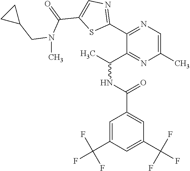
C1=C(C(F)(F)F)C=C(C(NC(C)C2=NC(C)=CN=C2C2=NC=C(C(=O)N(CC3CC3)C)S2)=O)C=C1C(F)(F)F
